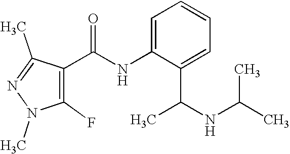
C1(F)=C(C(NC2=CC=CC=C2C(C)NC(C)C)=O)C(C)=NN1C
